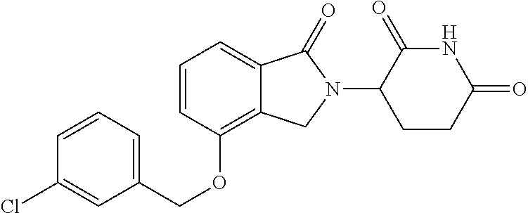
C(OC1=C2C(=CC=C1)C(=O)N(C1C(=O)NC(=O)CC1)C2)C1=CC=CC(Cl)=C1
